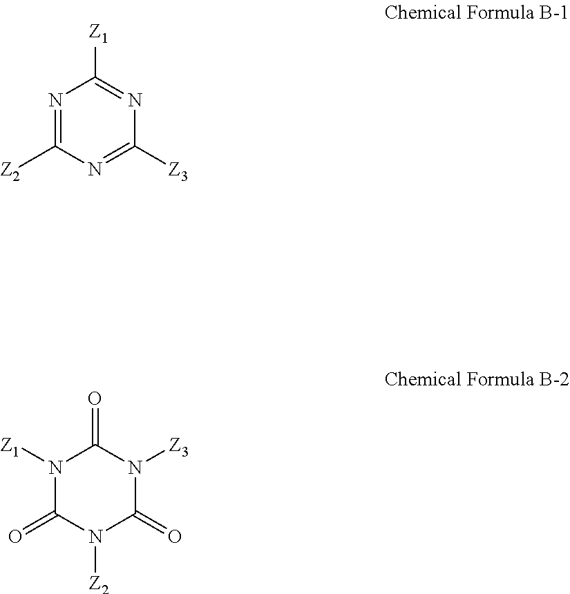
N1=C([Z2])N=C([Z3])N=C1[Z1].N1([Z1])C(=O)N([Z2])C(=O)N([Z3])C1=O
